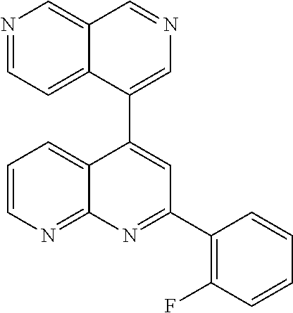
C12=CC=NC=C1C=NC=C2C1=CC(C2=C(F)C=CC=C2)=NC2=NC=CC=C12
